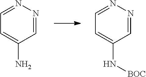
C1=NN=CC(N)=C1.C1=NN=CC(N[BOC])=C1
